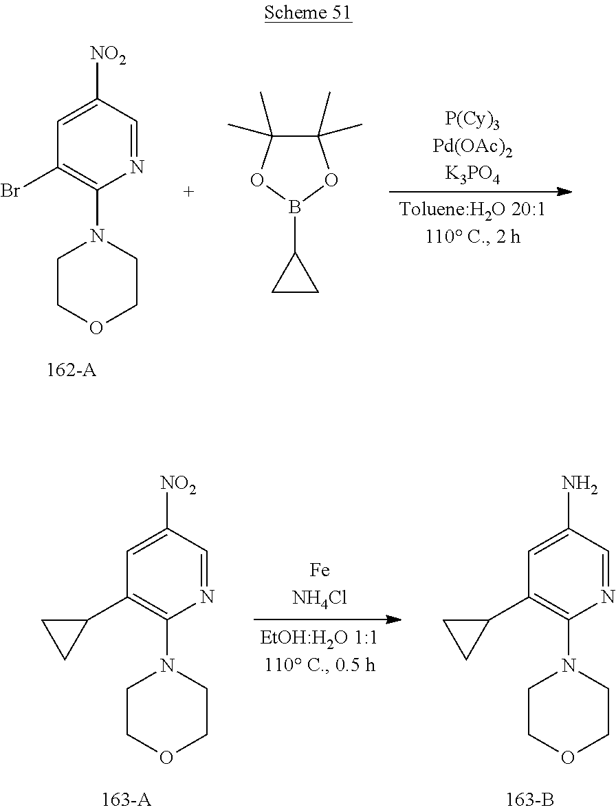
C1=C([NO2])C=NC(N2CCOCC2)=C1C1CC1.C1=C(N)C=NC(N2CCOCC2)=C1C1CC1.C1=C([NO2])C=NC(N2CCOCC2)=C1Br.[P(Cy)3Pd(OAc)2K3PO4].C1(C)(C)C(C)(C)OB(C2CC2)O1
